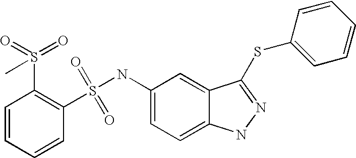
C1=CC=CC(S(NC2=CC=C3C(=C2)C(SC2=CC=CC=C2)=NN3)(=O)=O)=C1S(=O)(=O)C
